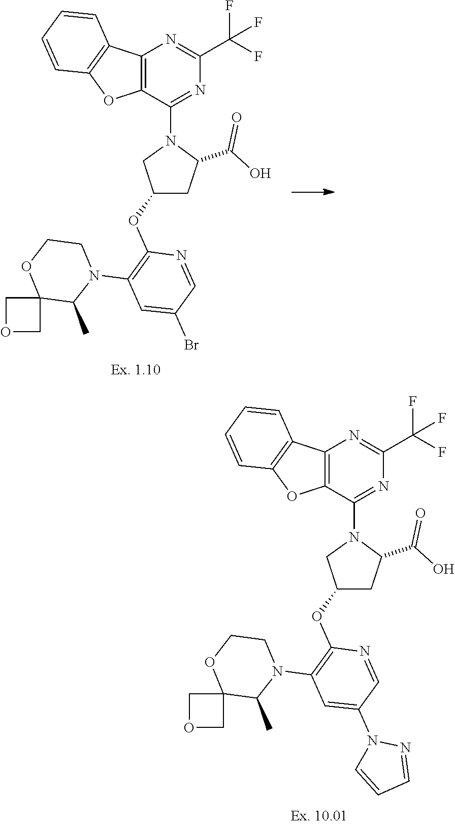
C12=C(C(N3CC(OC4=C(N5CCOC6(C5C)COC6)C=C(N5C=CC=N5)C=N4)CC3C(=O)O)=NC(C(F)(F)F)=N1)OC1=C2C=CC=C1.C12=C(C(N3CC(OC4=C(N5CCOC6(C5C)COC6)C=C(Br)C=N4)CC3C(=O)O)=NC(C(F)(F)F)=N1)OC1=C2C=CC=C1
